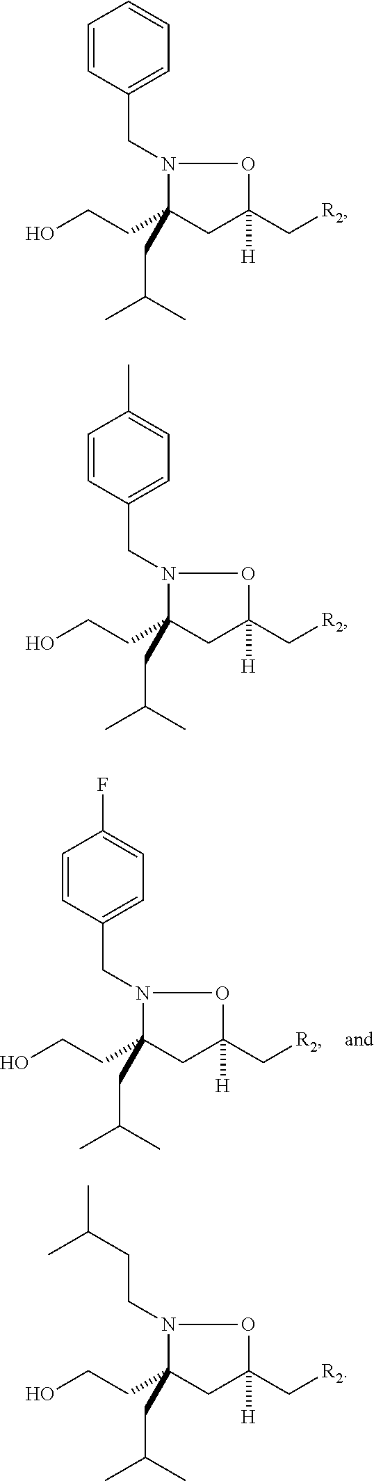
OCCC1(CC(C)C)CC(C[R2])([H])ON1CC1=CC=CC=C1.OCCC1(CC(C)C)CC(C[R2])([H])ON1CC1=CC=C(F)C=C1.OCCC1(CC(C)C)CC(C[R2])([H])ON1CC1=CC=C(C)C=C1.OCCC1(CC(C)C)CC(C[R2])([H])ON1CCC(C)C
